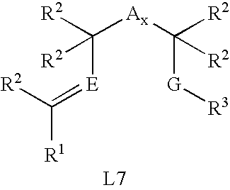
C([E]=C([R1])[R2])([Ax]C([G][R3])([R2])[R2])([R2])[R2]
